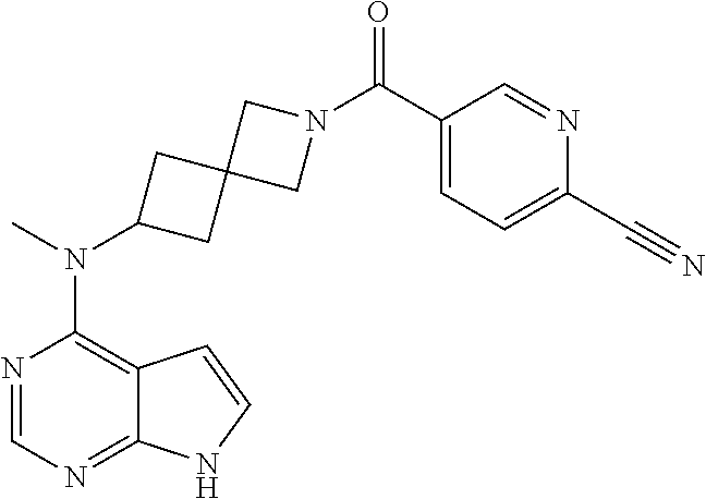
N1=CN=C2C(=C1N(C)C1CC3(C1)CN(C(C1=CC=C(C#N)N=C1)=O)C3)C=CN2
